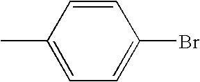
CC1=CC=C(Br)C=C1
